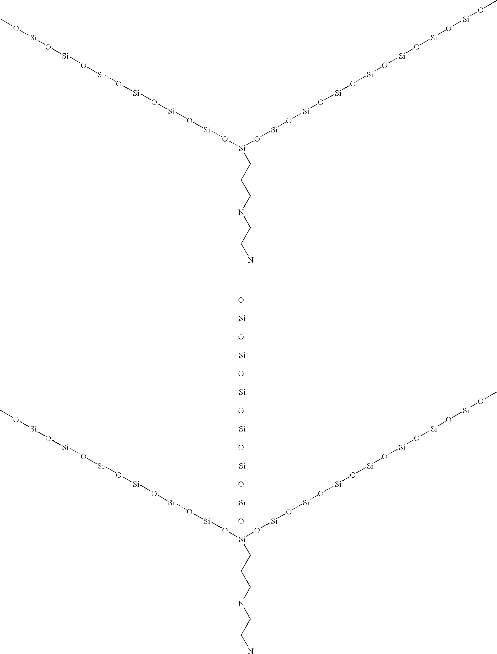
N(CCC[Si](O[Si]O[Si]O[Si]O[Si]O[Si]O[Si]OC)O[Si]O[Si]O[Si]O[Si]O[Si]O[Si]O[Si]OC)CCN.N(CCC[Si](O[Si]O[Si]O[Si]O[Si]O[Si]O[Si]OC)(O[Si]O[Si]O[Si]O[Si]O[Si]O[Si]O[Si]OC)O[Si]O[Si]O[Si]O[Si]O[Si]O[Si]OC)CCN
